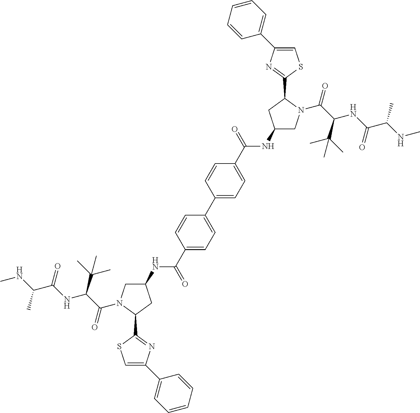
C1(NC(C2=CC=C(C3=CC=C(C(NC4CN(C(C(C(C)(C)C)NC(C(NC)C)=O)=O)C(C5=NC(C6=CC=CC=C6)=CS5)C4)=O)C=C3)C=C2)=O)CN(C(C(C(C)(C)C)NC(C(NC)C)=O)=O)C(C2=NC(C3=CC=CC=C3)=CS2)C1
